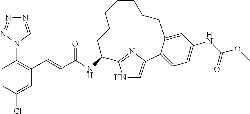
C1=CC(Cl)=CC(C=CC(NC2C3=NC(=CN3)C3=CC=C(NC(=O)OC)C=C3CCCCCCC2)=O)=C1N1C=NN=N1
